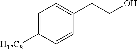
OCCC1=CC=C([H17C8])C=C1
